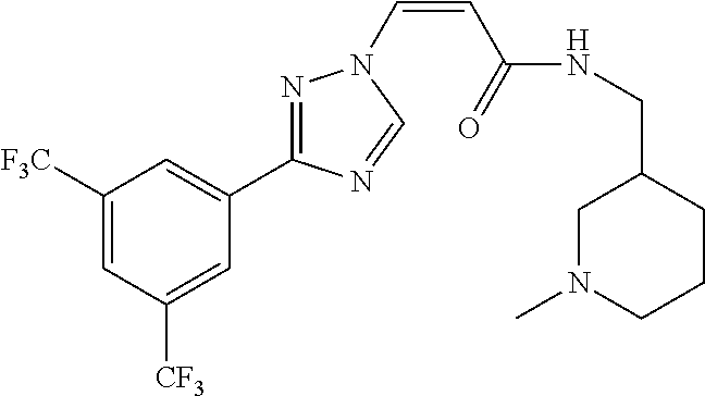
C1([F3C])=CC([CF3])=CC(C2=NN(C=CC(NCC3CN(C)CCC3)=O)C=N2)=C1
